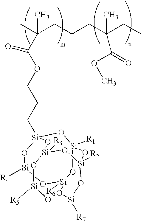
[Si]1([R4])O[Si]2([R6])O[Si]3([R1])O[Si](CCCOC(C(C)(C)CCCC(CC)(C(=O)OC)C)=O)(O1)O[Si]1([R3])O[Si]([R2])(O[Si]([R7])(O[Si]([R5])O1)O2)O3
